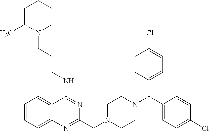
C(NC1=NC(CN2CCN(C(C3=CC=C(Cl)C=C3)C3=CC=C(Cl)C=C3)CC2)=NC2=CC=CC=C12)CCN1CCCCC1C
